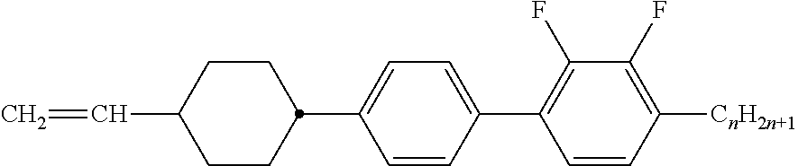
C1=C(C2=C(F)C(F)=C([CnH2n+1])C=C2)C=CC(C2CCC(C=C)CC2)=C1
